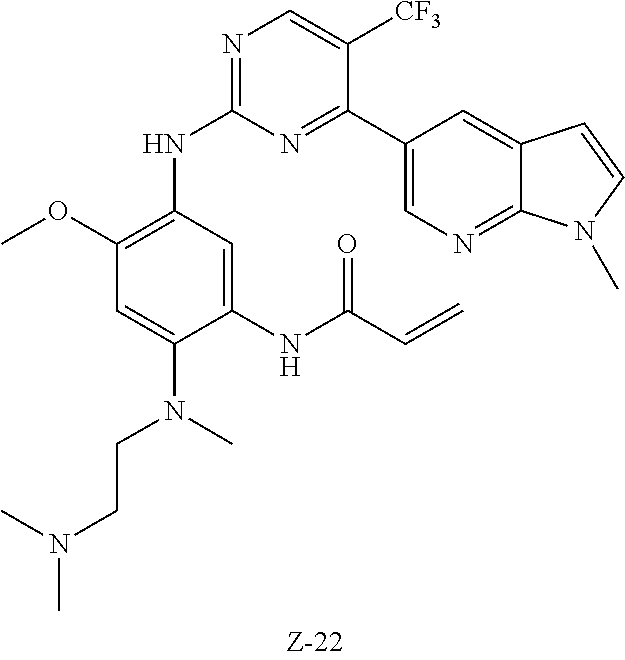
C1(C2=NC(NC3=C(OC)C=C(N(CCN(C)C)C)C(NC(C=C)=O)=C3)=NC=C2[CF3])=CN=C2C(=C1)C=CN2C
